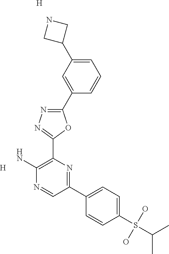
C1(C2=CC(C3CNC3)=CC=C2)=NN=C(C2=C(N)N=CC(C3=CC=C(S(C(C)C)(O)O)C=C3)=N2)O1.[H].[H]
